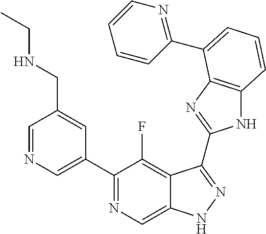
C1=NC=C(C2=NC=C3C(=C2F)C(C2=NC4=C(N2)C=CC=C4C2=NC=CC=C2)=NN3)C=C1CNCC
